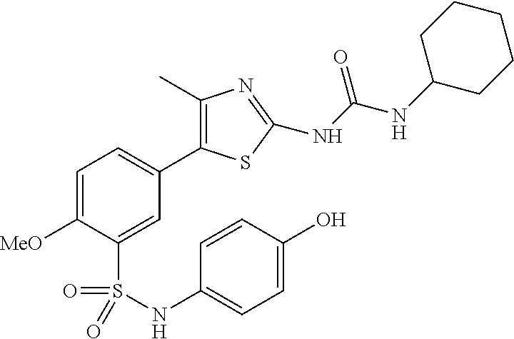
C1=C([MeO])C(S(=O)(=O)NC2=CC=C(O)C=C2)=CC(C2=C(C)N=C(NC(NC3CCCCC3)=O)S2)=C1
